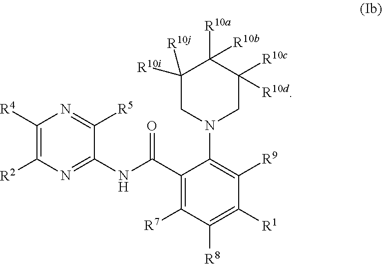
C1([R4])=C([R2])N=C(NC(C2=C([R7])C([R8])=C([R1])C([R9])=C2N2CC([R10c])([R10d])C([R10a])([R10b])C([R10i])([R10j])C2)=O)C([R5])=N1
